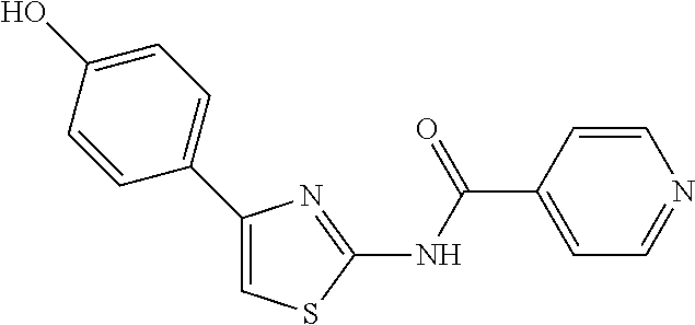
C1(C2=CC=C(O)C=C2)=CSC(NC(C2=CC=NC=C2)=O)=N1
